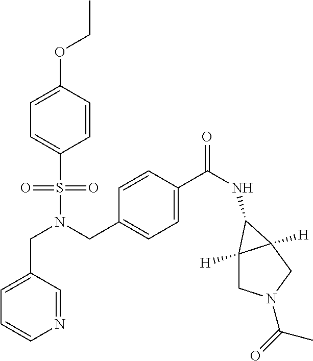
C1=CC(OCC)=CC=C1S(N(CC1=CC=C(C(NC2C3([H])CN(C(C)=O)CC32[H])=O)C=C1)CC1=CC=CN=C1)(=O)=O
